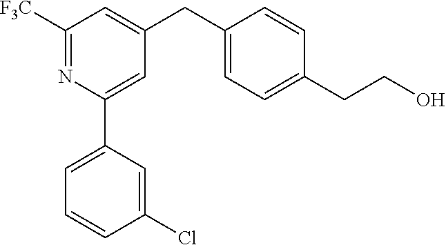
C1([F3C])=NC(C2=CC=CC(Cl)=C2)=CC(CC2=CC=C(CCO)C=C2)=C1
